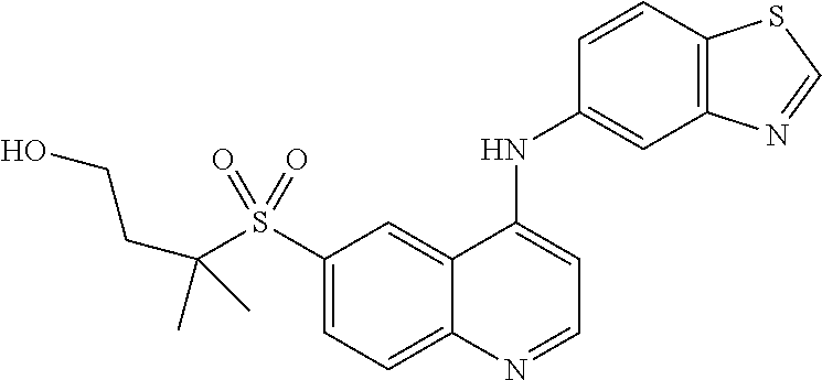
C1(S(=O)(=O)C(CCO)(C)C)=CC=C2C(=C1)C(NC1=CC3=C(C=C1)SC=N3)=CC=N2
